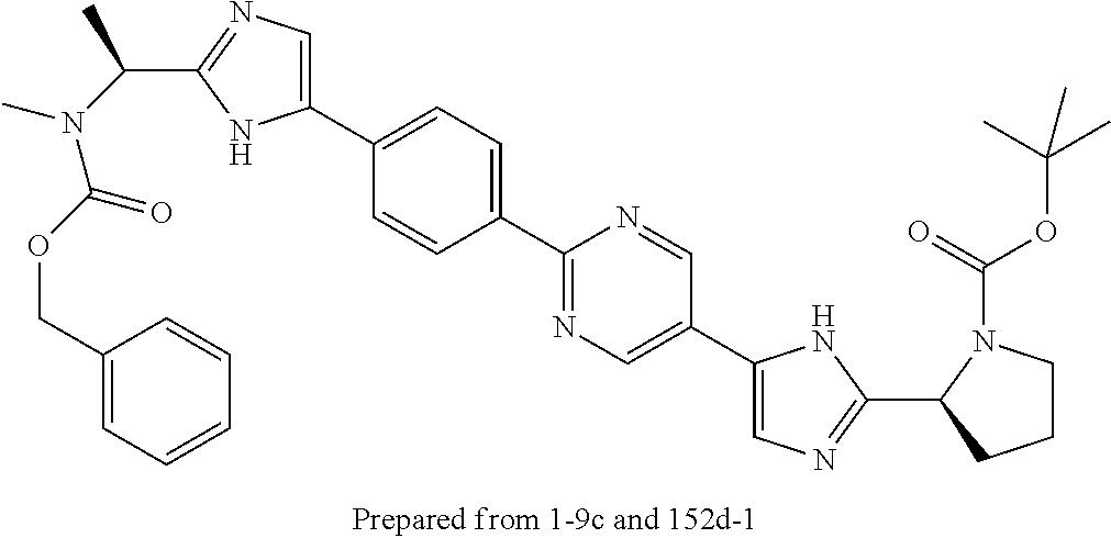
C1(C2=CC=C(C3=CN=C(C(N(C(=O)OCC4=CC=CC=C4)C)C)N3)C=C2)=NC=C(C2=CN=C(C3CCCN3C(=O)OC(C)(C)C)N2)C=N1
